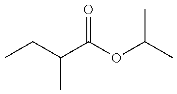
CCC(C(OC(C)C)=O)C
